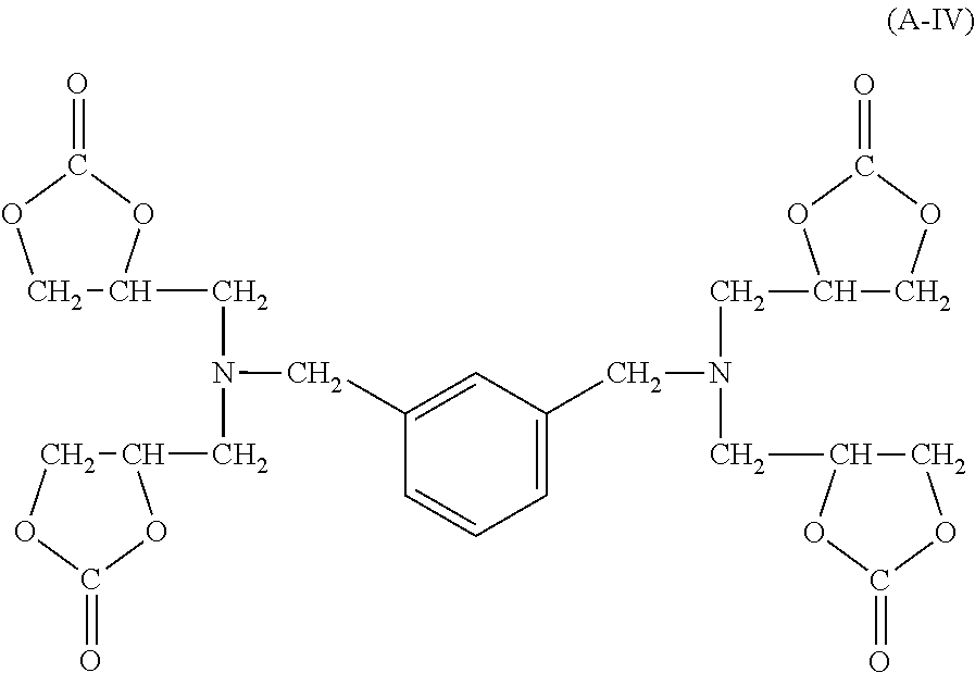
C1=C(CN(CC2COC(=O)O2)CC2COC(=O)O2)C=C(CN(CC2COC(=O)O2)CC2COC(=O)O2)C=C1
